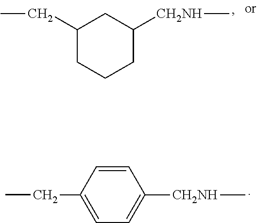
C1(CC)CCCC([CH2NH]C)C1.CCC1=CC=C([CH2NH]C)C=C1
